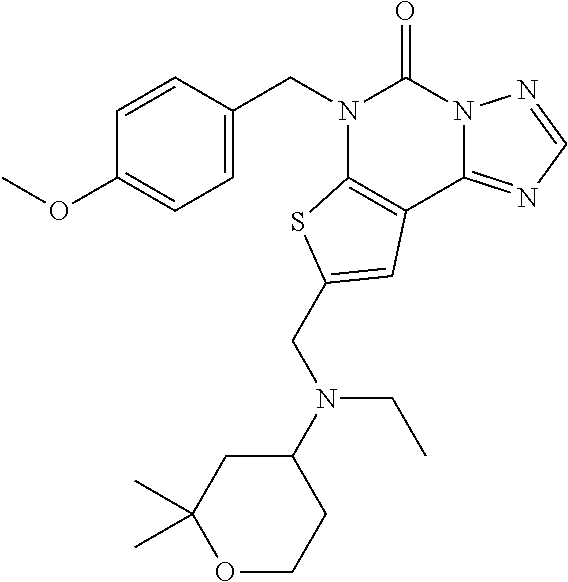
C1=C(CN2C3=C(C4=NC=NN4C2=O)C=C(CN(C2CC(C)(C)OCC2)CC)S3)C=CC(OC)=C1
